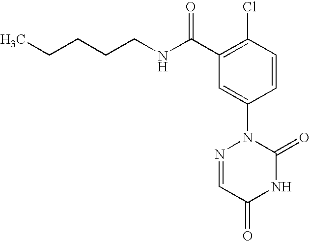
C(CCNC(C1=C(Cl)C=CC(N2N=CC(=O)NC2=O)=C1)=O)CC
